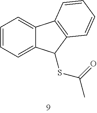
C1=CC=C2C(=C1)C1=C(C2SC(=O)C)C=CC=C1
